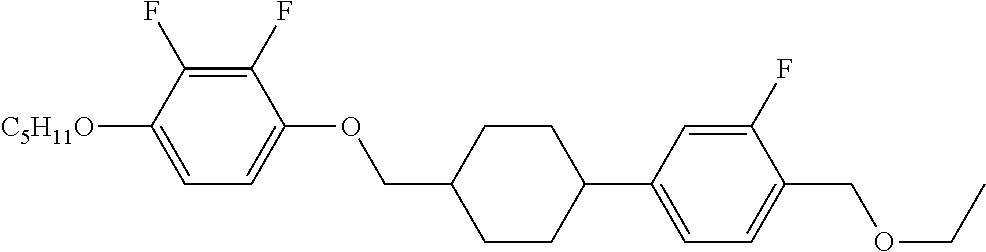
C1(F)=C(F)C([C5H11O])=CC=C1OCC1CCC(C2=CC=C(COCC)C(F)=C2)CC1
